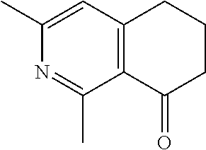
C1(C)=CC2=C(C(C)=N1)C(=O)CCC2
